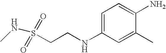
CNS(CCNC1=CC=C(N)C(C)=C1)(=O)=O
